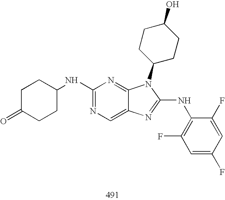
C1(NC2CCC(=O)CC2)=NC=C2C(=N1)N(C1CCC(O)CC1)C(NC1=C(F)C=C(F)C=C1F)=N2
